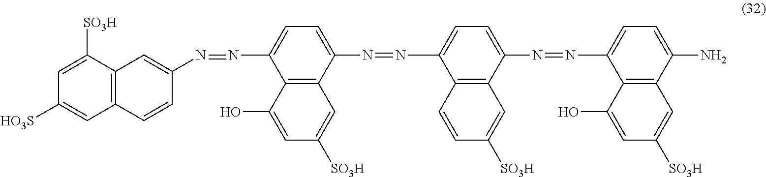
N(=NC1=CC=C(N=NC2=CC=C(N=NC3=CC=C(N)C4=C3C(O)=CC([SO3H])=C4)C3=C2C=CC([SO3H])=C3)C2=C1C(O)=CC([SO3H])=C2)C1=CC2=C(C=C1)C=C([HO3S])C=C2[SO3H]
